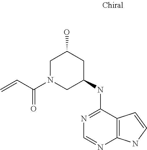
N1=C(NC2CC(O)CN(C(C=C)=O)C2)C2=C(N=C1)NC=C2
